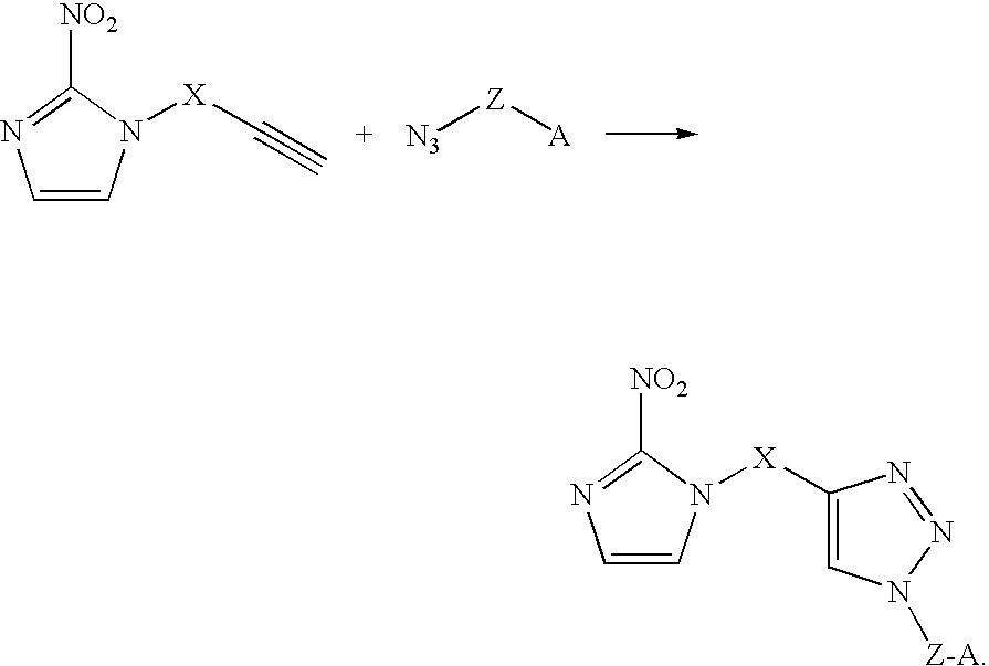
C1=CN([X]C#C)C([NO2])=N1.[N3][Z][A].C1=CN([X]C2=CN([Z-A])N=N2)C([NO2])=N1
